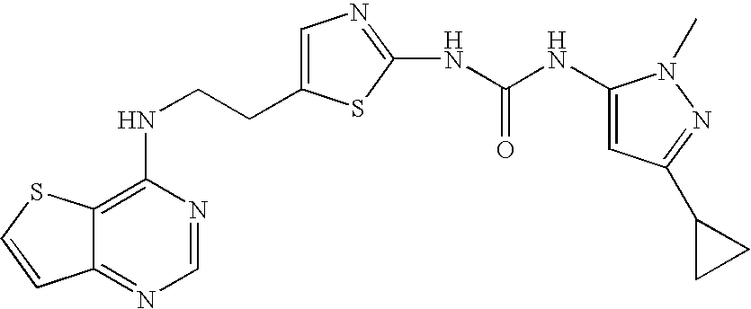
C(CNC1=C2C(=NC=N1)C=CS2)C1=CN=C(NC(=O)NC2=CC(C3CC3)=NN2C)S1
